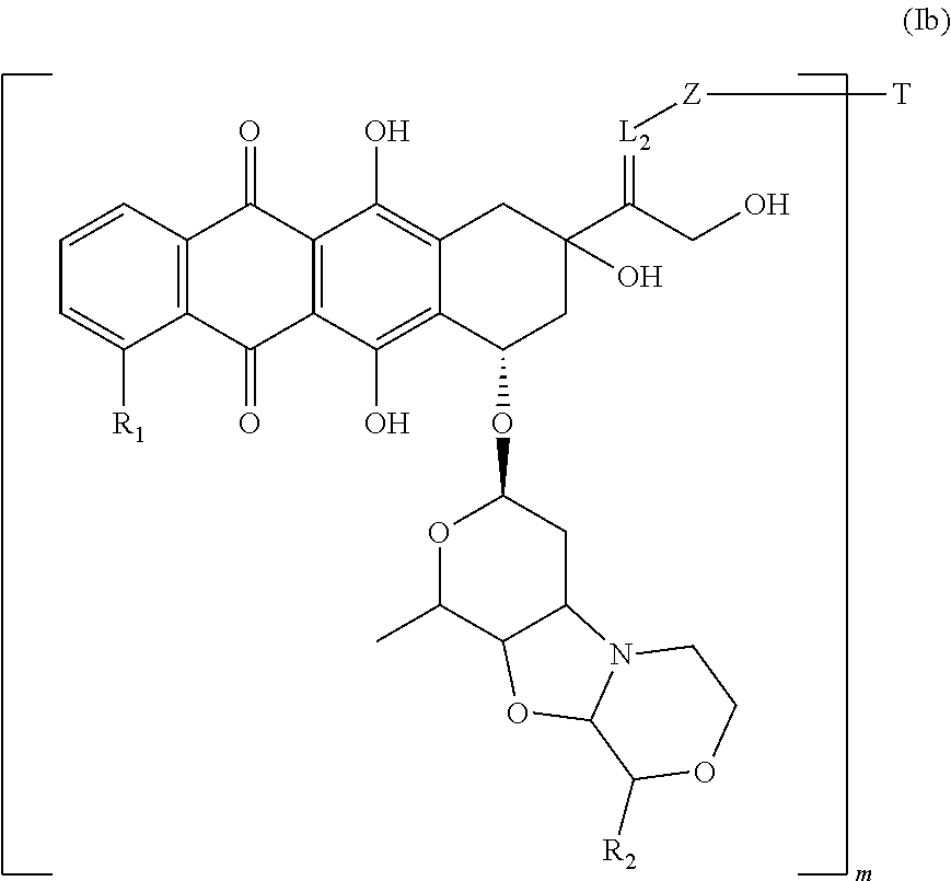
C1=CC=C([R1])C2=C1C(=O)C1=C(C2=O)C(O)=C2C(=C1O)CC(C(CO)=[L2][Z][T])(O)CC2OC1OC(C)C2C(C1)N1C(O2)C([R2])OCC1
